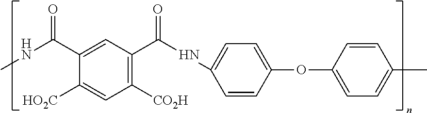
C1(C(NC)=O)=CC(C(NC2=CC=C(OC3=CC=C(C)C=C3)C=C2)=O)=C([CO2H])C=C1[HO2C]
